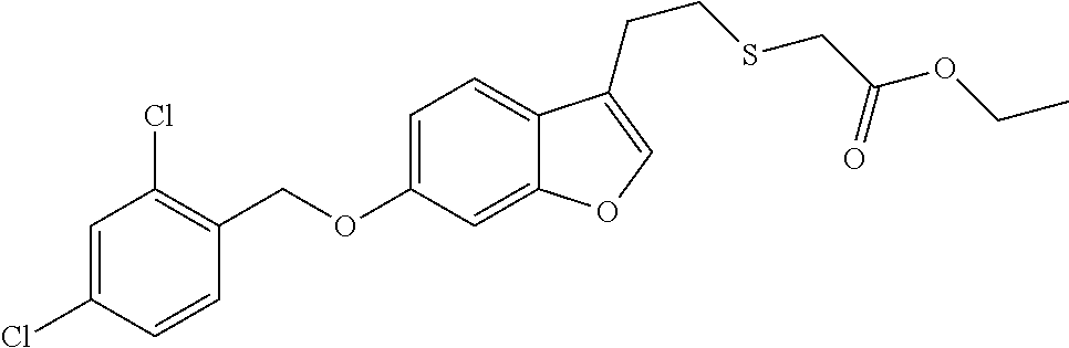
C1=C(Cl)C=CC(COC2=CC=C3C(=C2)OC=C3CCSCC(OCC)=O)=C1Cl
